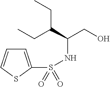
C1=C(S(=O)(NC(CO)C(CC)CC)=O)SC=C1
